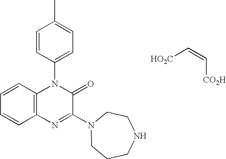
C12=C(C=CC=C1)N(C1=CC=C(C)C=C1)C(=O)C(N1CCCNCC1)=N2.[HO2C]C=C[CO2H]
